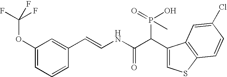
C1(OC(F)(F)F)=CC=CC(C=CNC(C(C2=CSC3=C2C=C(Cl)C=C3)P(O)(=O)C)=O)=C1
